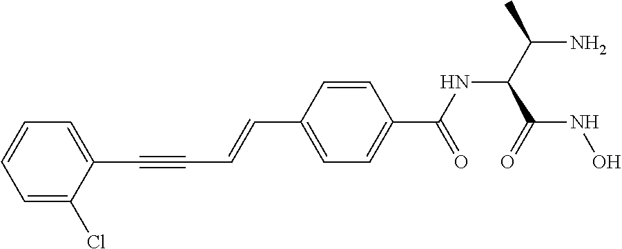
C(C1=CC=C(C(NC(C(N)C)C(NO)=O)=O)C=C1)=CC#CC1=CC=CC=C1Cl
